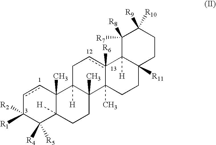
c1cC2(C)C([H])(C([R4])([R5])C1([R1])[R2])CCC1(C)C2([H])Ccc2([R6])C1(C)CCC1([R11])C2([H])C([R8])([R7])C([R10])([R9])CC1
